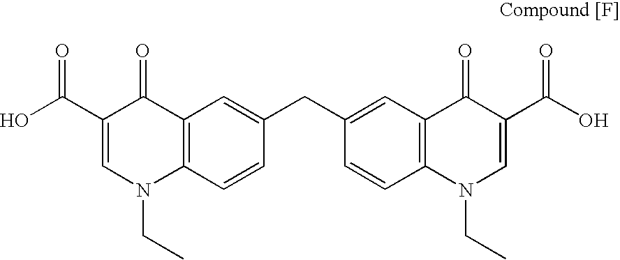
C12=C(C=C(CC3=CC4=C(C=C3)N(CC)C=C(C(O)=O)C4=O)C=C1)C(=O)C(C(O)=O)=CN2CC
